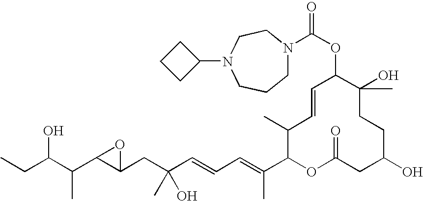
CCC(C(C1C(CC(C=CC=C(C2OC(=O)CC(O)CCC(O)(C)C(OC(=O)N3CCCN(C4CCC4)CC3)C=CC2C)C)(O)C)O1)C)O
